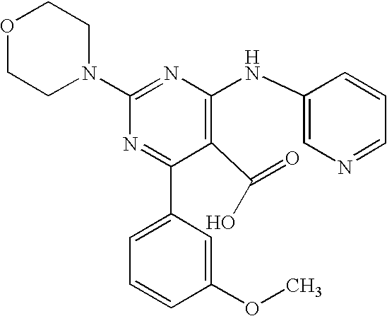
C1(N2CCOCC2)=NC(NC2=CN=CC=C2)=C(C(O)=O)C(C2=CC=CC(OC)=C2)=N1
